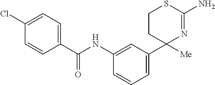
C1(NC(C2=CC=C(Cl)C=C2)=O)=CC(C2([Me])N=C(N)SCC2)=CC=C1
